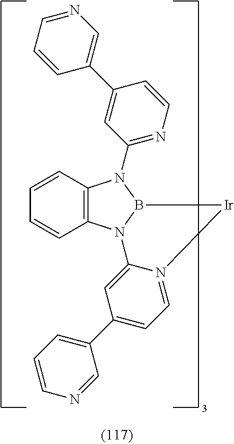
C12=C(N3B(N1C1=NC=CC(C4=CN=CC=C4)=C1)[Ir]N1=CC=C(C4=CC=CN=C4)C=C31)C=CC=C2
